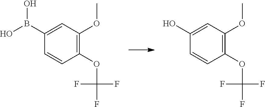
C1(OC(F)(F)F)=C(OC)C=C(B(O)O)C=C1.C1(OC(F)(F)F)=C(OC)C=C(O)C=C1
